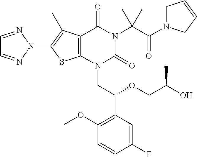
C12=C(N(CC(C3=C(OC)C=CC(F)=C3)OCC(O)C)C(=O)N(C(C(N3CC=CC3)=O)(C)C)C1=O)SC(N1N=CC=N1)=C2C
